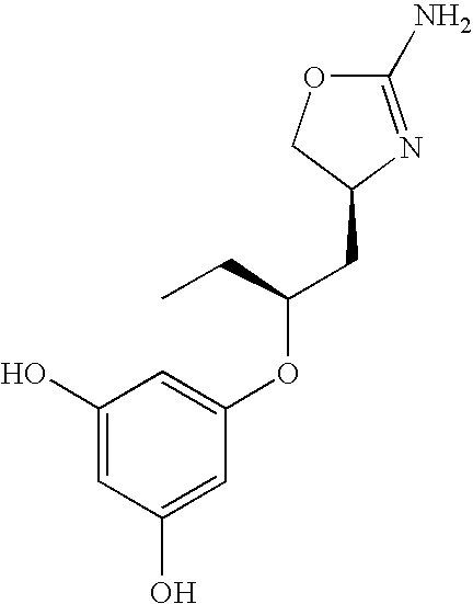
C1(N)=NC(CC(CC)OC2=CC(O)=CC(O)=C2)CO1
